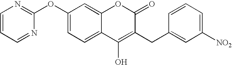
C1(OC2=NC=CC=N2)=CC=C2C(=C1)OC(=O)C(CC1=CC([NO2])=CC=C1)=C2O
